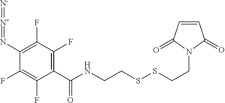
C(CSSCCN1C(=O)C=CC1=O)NC(C1=C(F)C(F)=C(N=[N+]=[N-])C(F)=C1F)=O
